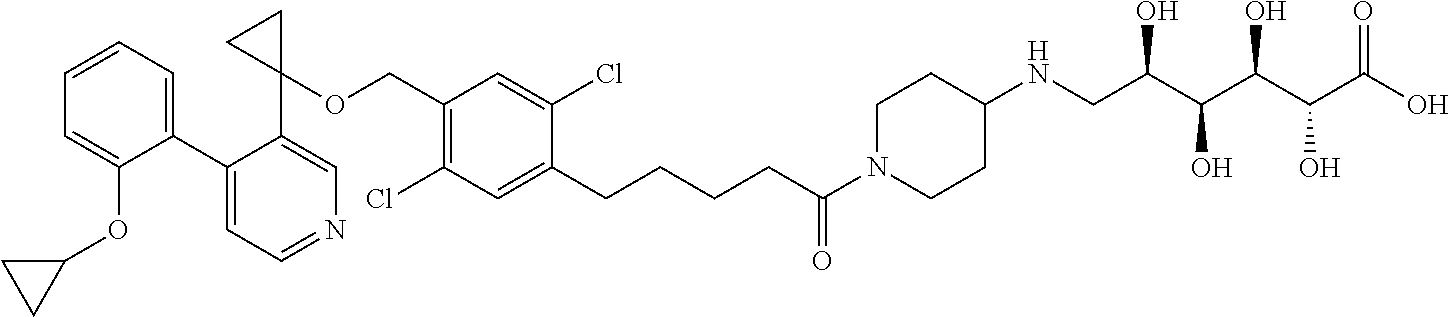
C1(C2=CC=CC=C2OC2CC2)=CC=NC=C1C1(OCC2=C(Cl)C=C(CCCCC(N3CCC(NCC(C(C(C(C(O)=O)O)O)O)O)CC3)=O)C(Cl)=C2)CC1
